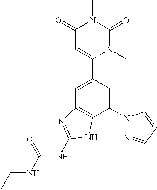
C1=C(C2=CC(=O)N(C)C(=O)N2C)C=C(N2N=CC=C2)C2=C1N=C(NC(NCC)=O)N2
